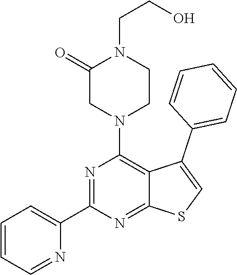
C1(C2=CC=CC=N2)=NC(N2CCN(CCO)C(=O)C2)=C2C(=N1)SC=C2C1=CC=CC=C1
